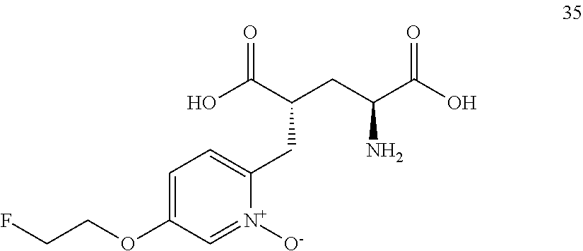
C1=C(OCCF)C=[N+]([O-])C(CC(CC(C(O)=O)N)C(O)=O)=C1
